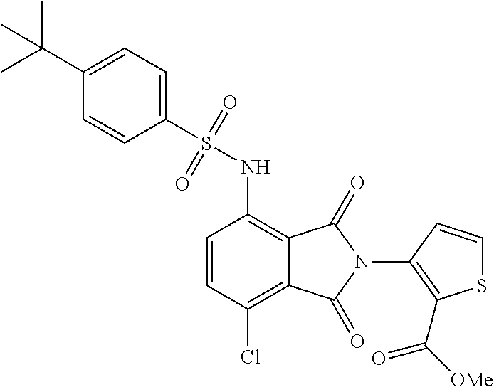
C1=CC(Cl)=C2C(=C1NS(=O)(=O)C1=CC=C(C(C)(C)C)C=C1)C(=O)N(C1=C(C([OMe])=O)SC=C1)C2=O
